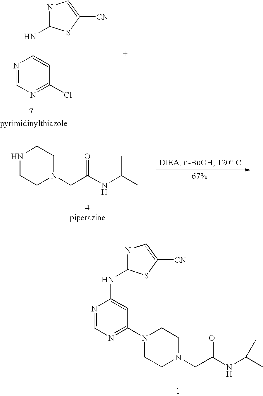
N1=CN=C(N2CCN(CC(NC(C)C)=O)CC2)C=C1NC1=NC=C([CN])S1.N1=CN=C(Cl)C=C1NC1=NC=C([CN])S1.N1CCN(CC(NC(C)C)=O)CC1
